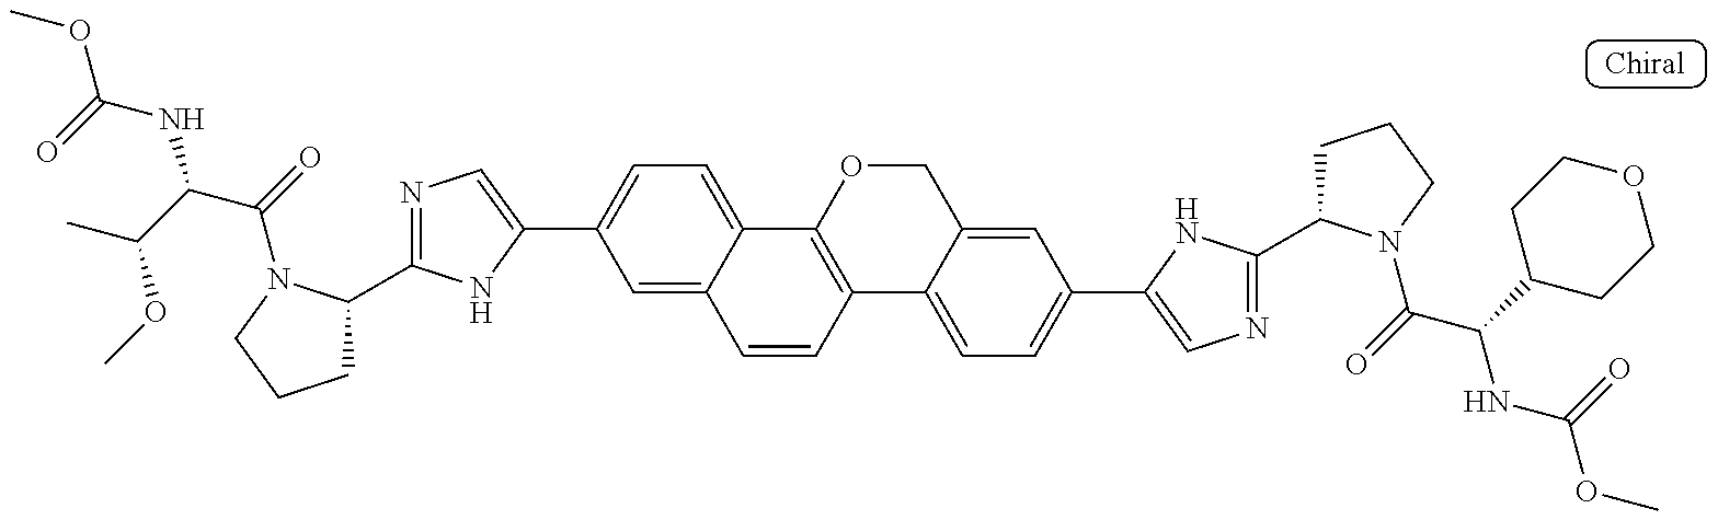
COC(=O)NC(C(OC)C)C(=O)N1C(C2=NC=C(C3=CC=C4C(=C3)C=CC3=C4OCC4=CC(C5=CN=C(C6CCCN6C(C(NC(OC)=O)C6CCOCC6)=O)N5)=CC=C43)N2)CCC1
